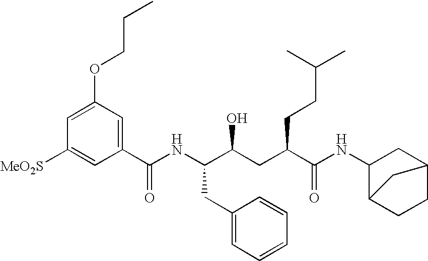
C1=C(OCCC)C=C(C(NC(C(CC(C(NC2C3CCC(C2)C3)=O)CCC(C)C)O)CC2=CC=CC=C2)=O)C=C1[MeO2S]
